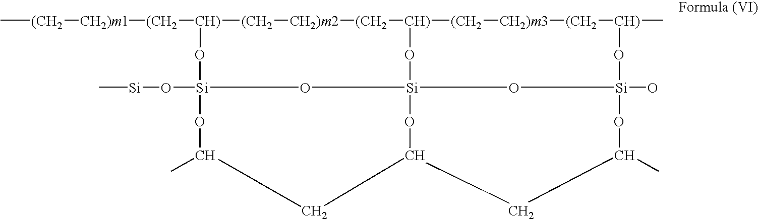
C[(CH2][CH2)m1][(CH2][CH)]1[(CH2][CH2)m2][(CH2][CH)]2[(CH2][CH2)m3][(CH2][CH)](C)O[Si]3(O)O[Si]4(O2)O[Si](O[Si]C)(O1)OC(C)CC(O4)CC(C)O3
